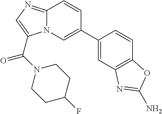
C1(C2=CN3C(=NC=C3C(=O)N3CCC(F)CC3)C=C2)=CC2=C(C=C1)OC(N)=N2
